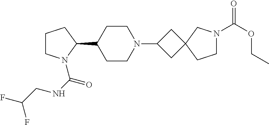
C1CN(C(NCC(F)F)=O)C(C2CCN(C3CC4(C3)CCN(C(OCC)=O)C4)CC2)C1
